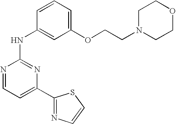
N1=CC=C(C2=NC=CS2)N=C1NC1=CC(OCCN2CCOCC2)=CC=C1
